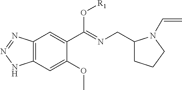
C12=C(C=C(OC)C(C(=NCC3CCCN3C=C)O[R1])=C1)NN=N2
